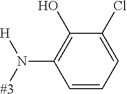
C1(N([#3])[H])=C(O)C(Cl)=CC=C1
